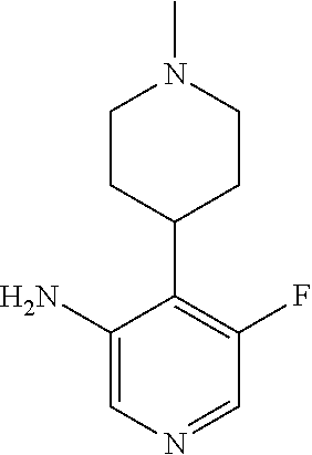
NC1=CN=CC(F)=C1C1CCN(C)CC1
